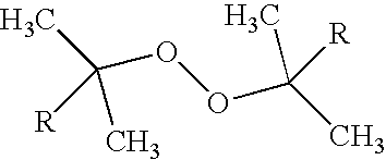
C(OOC(C)(C)[R])(C)([R])C
